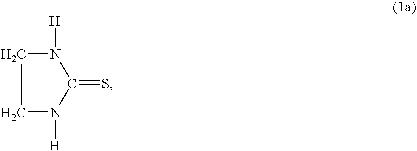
[H]N1CCN([H])C1=S
